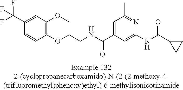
C1(C(F)(F)F)=CC(OC)=C(OCCNC(C2=CC(C)=NC(NC(C3CC3)=O)=C2)=O)C=C1
